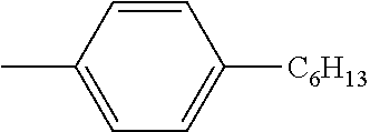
CC1=CC=C([C6H13])C=C1
